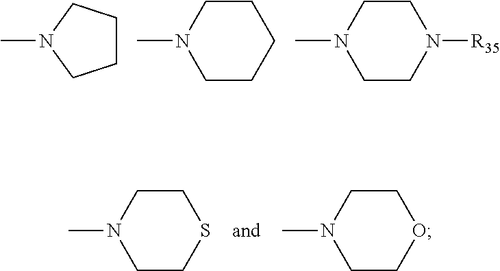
C1CCN(C)C1.N1(C)CCCCC1.N1(C)CCN([R35])CC1.N1(C)CCSCC1.N1(C)CCOCC1
